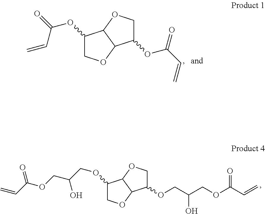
C1(OC(=O)C=C)COC2C1OCC2OC(C=C)=O.C1(OCC(COC(C=C)=O)O)COC2C1OCC2OCC(COC(C=C)=O)O
